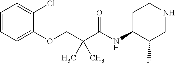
C1=CC=C(OCC(C(NC2CCNCC2F)=O)(C)C)C(Cl)=C1
